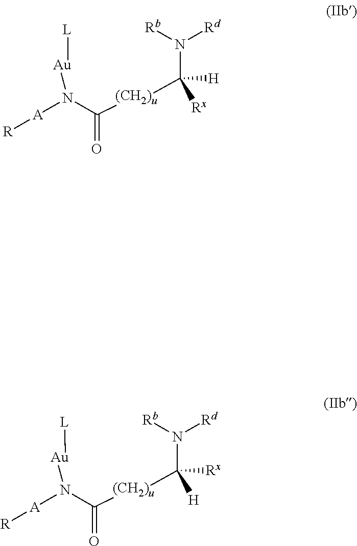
C([(CH2)u]C(N([Rd])[Rb])([Rx])[H])(=O)N([Au][L])[A][R].C([(CH2)u]C(N([Rd])[Rb])([H])[Rx])(=O)N([Au][L])[A][R]
